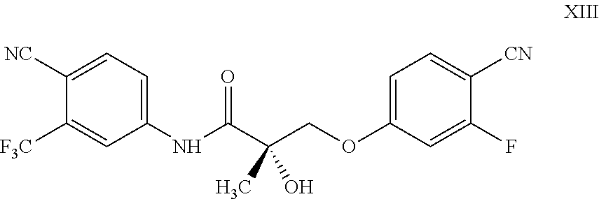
C1(NC(C(COC2=CC=C([CN])C(F)=C2)(O)C)=O)=CC=C([NC])C([F3C])=C1
